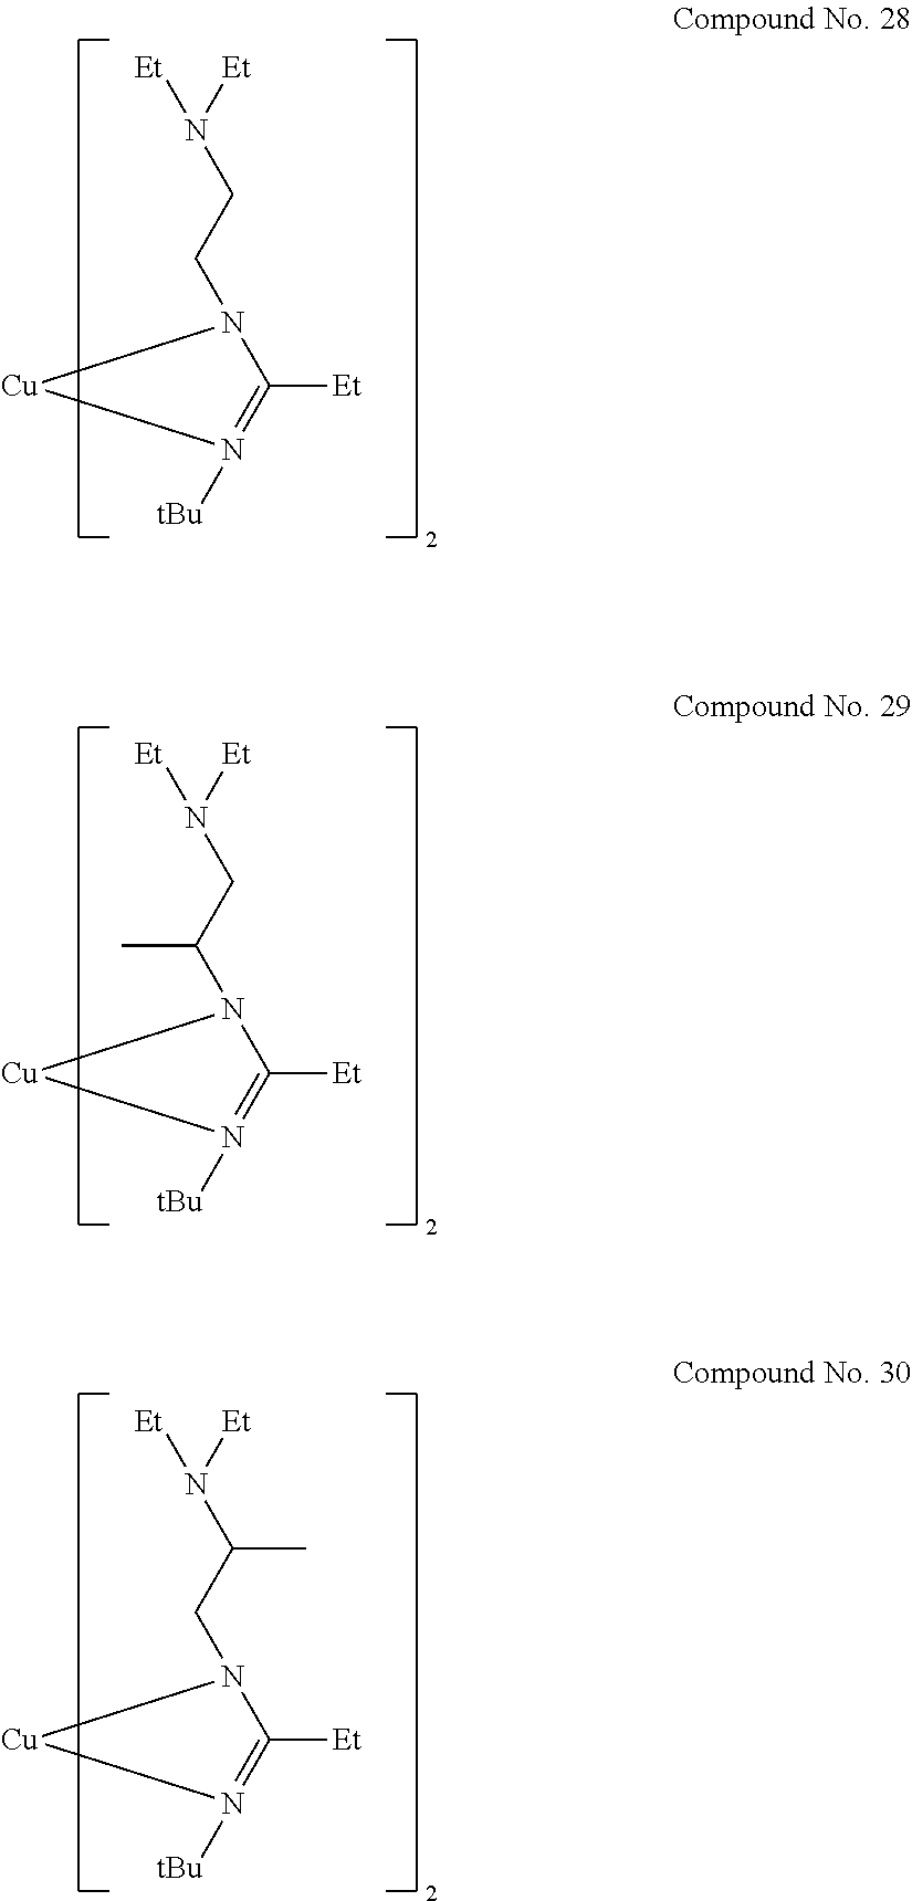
[Et]N([Et])CCN1C([Et])=N([tBu])[Cu]1.[Et]N([Et])CC(N1C([Et])=N([tBu])[Cu]1)C.[Et]N([Et])C(CN1C([Et])=N([tBu])[Cu]1)C
